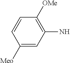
C1([Meo])=CC(N)=C([OMe])C=C1
